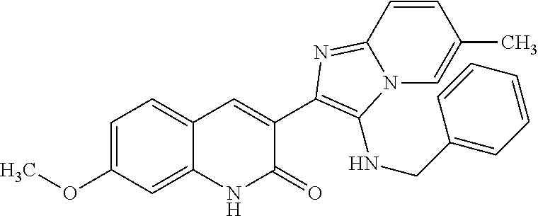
C1(C2=C(NCC3=CC=CC=C3)N3C=C(C)C=CC3=N2)=CC2=CC=C(OC)C=C2NC1=O
